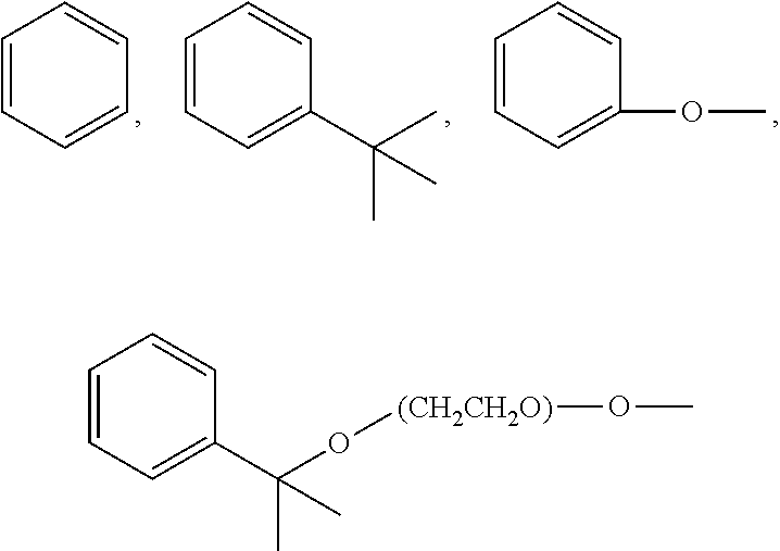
C1=CC=C(C(O[(CH2CH2O)]OC)(C)C)C=C1.C1=CC=CC=C1.C1=CC=C(C(C)(C)C)C=C1.C1=CC=C(OC)C=C1
